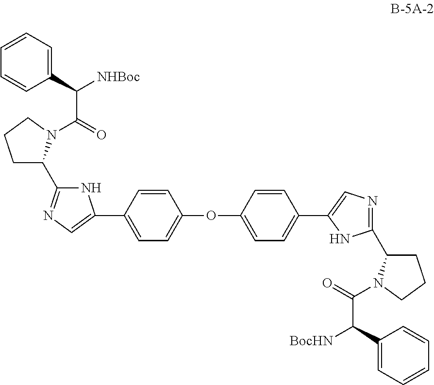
C1(C(C(=O)N2C(C3=NC=C(C4=CC=C(OC5=CC=C(C6=CN=C(C7CCCN7C(=O)C([BocHN])C7=CC=CC=C7)N6)C=C5)C=C4)N3)CCC2)[NHBoc])=CC=CC=C1
